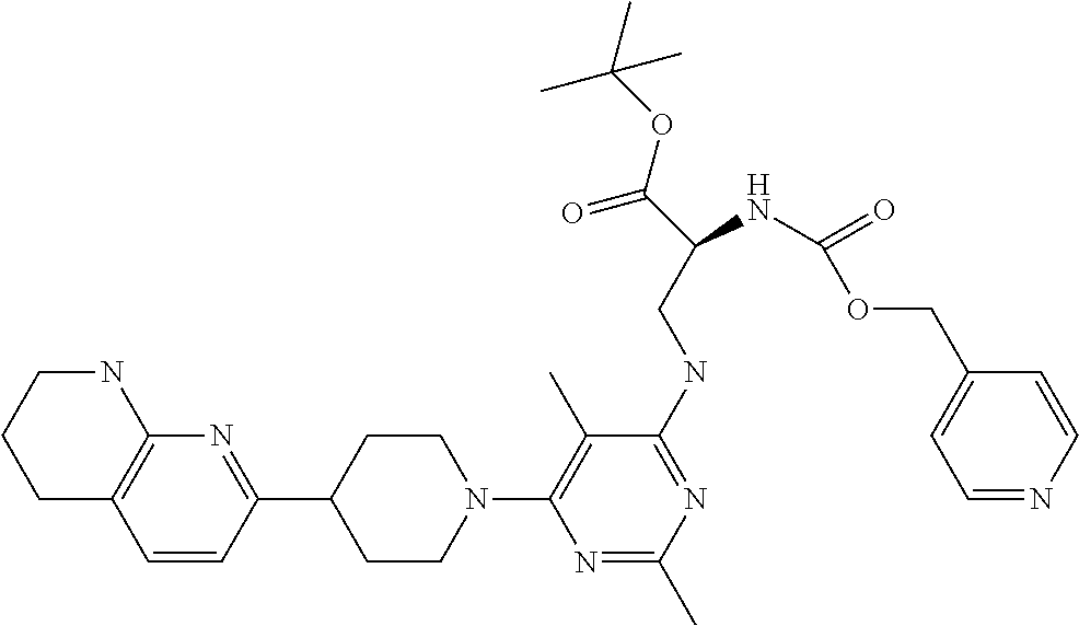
C1C2=C(NCC1)N=C(C1CCN(C3=C(C)C(NCC(C(=O)OC(C)(C)C)NC(OCC4=CC=NC=C4)=O)=NC(C)=N3)CC1)C=C2
